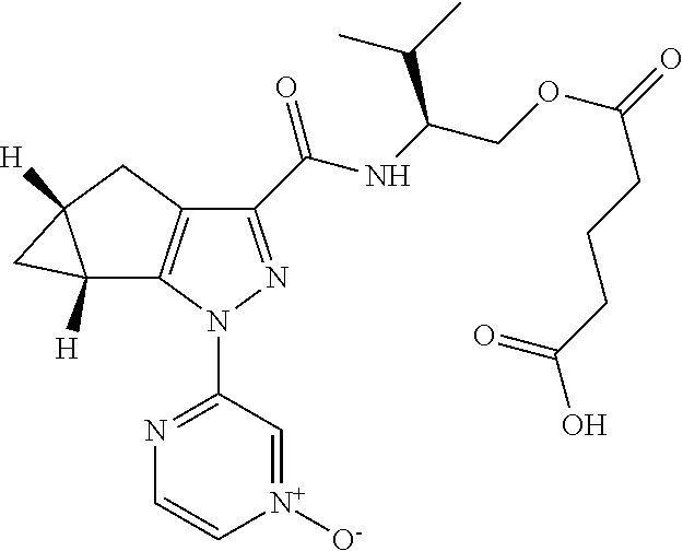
C1(C(NC(COC(=O)CCCC(O)=O)C(C)C)=O)=NN(C2=NC=C[N+]([O-])=C2)C2=C1CC1([H])C2([H])C1
